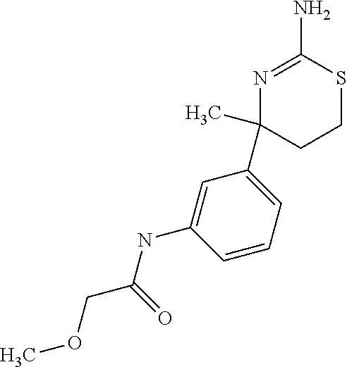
O(CC(=O)NC1=CC(C2(C)CCSC(N)=N2)=CC=C1)C
